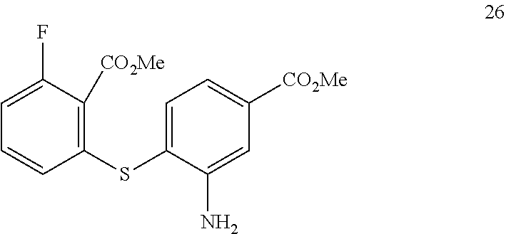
C1=C(F)C([CO2Me])=C(SC2=CC=C([CO2Me])C=C2N)C=C1
